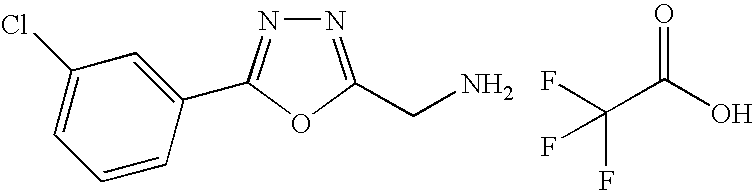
N1=C(CN)OC(C2=CC(Cl)=CC=C2)=N1.FC(C(O)=O)(F)F
